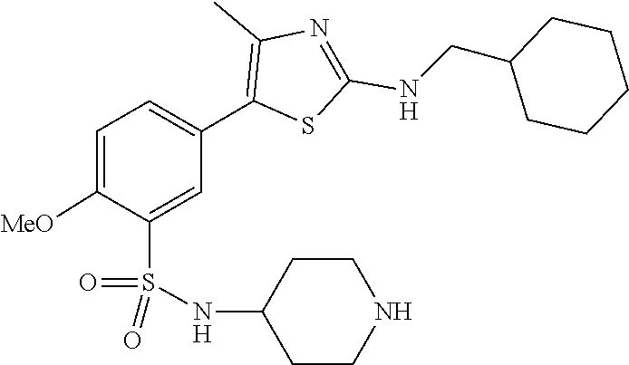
O=S(=O)(C1=CC(C2=C(C)N=C(NCC3CCCCC3)S2)=CC=C1[MeO])NC1CCNCC1
